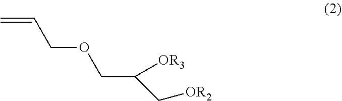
C=CCOCC([OR3])C[OR2]
